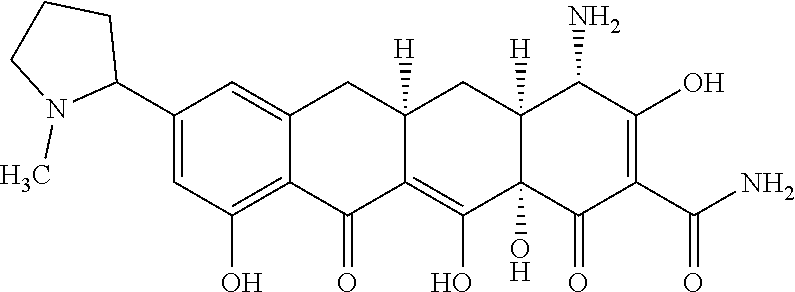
C12=C(O)C=C(C3CCCN3C)C=C1CC1([H])C(=C(O)C3(O)C([H])(C1)C(N)C(O)=C(C(N)=O)C3=O)C2=O
